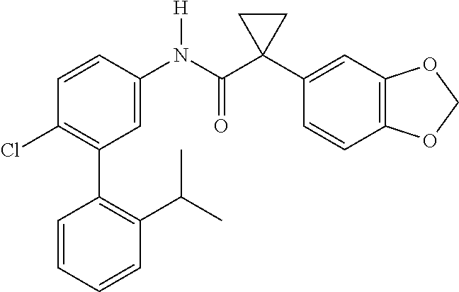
C1=C(N(C(C2(C3=CC4=C(C=C3)OCO4)CC2)=O)[H])C=CC(Cl)=C1C1=C(C(C)C)C=CC=C1
